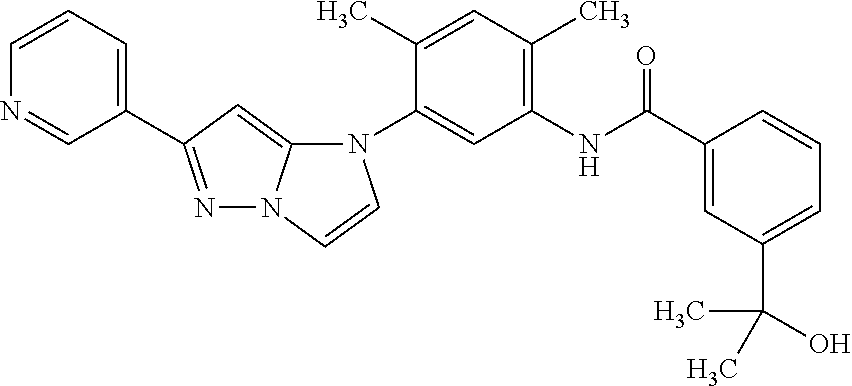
N1=C(C2=CC=CN=C2)C=C2N1C=CN2C1=CC(NC(C2=CC(C(O)(C)C)=CC=C2)=O)=C(C)C=C1C
